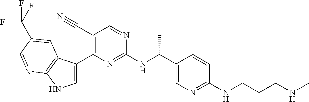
C1(C#N)=C(C2=CNC3=C2C=C(C(F)(F)F)C=N3)N=C(NC(C2=CN=C(NCCCNC)C=C2)C)N=C1
